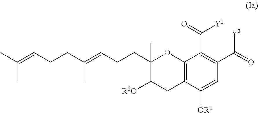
C1(C)(CCC=C(CCC=C(C)C)C)C([R2O])CC2=C(O1)C(C([Y1])=O)=C(C([Y2])=O)C=C2[OR1]
